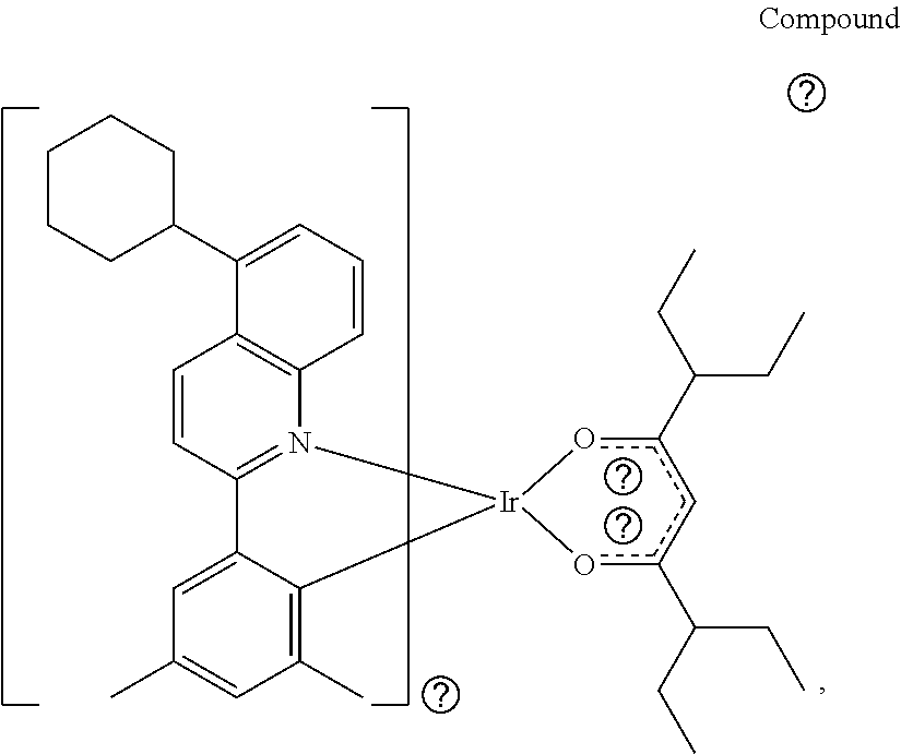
C1(C2CCCCC2)=CC=CC2=C1C=CC1=N2[Ir]2(C3=C(C)C=C(C)C=C13)oc(C(CC)CC)cc(C(CC)CC)o2
